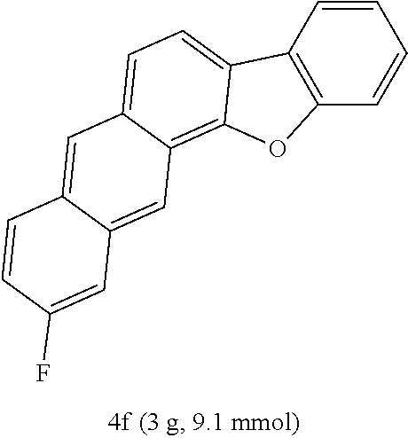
C1=CC2=C(C=C1)OC1=C3C(=CC=C21)C=C1C(=C3)C=C(F)C=C1
